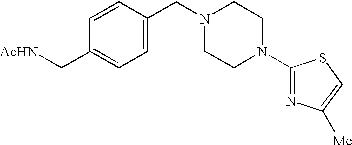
C1=CC(CN2CCN(C3=NC([Me])=CS3)CC2)=CC=C1C[AcHN]
